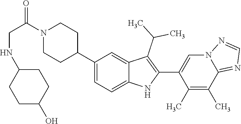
C1(C2CCN(C(CNC3CCC(O)CC3)=O)CC2)=CC=C2C(=C1)C(C(C)C)=C(C1=CN3C(=NC=N3)C(C)=C1C)N2
